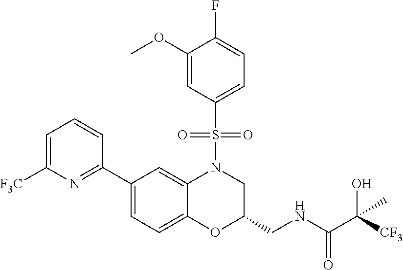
C1=C([F3C])N=C(C2=CC=C3C(=C2)N(S(C2=CC=C(F)C(OC)=C2)(=O)=O)CC(CNC(=O)C(O)(C)[CF3])O3)C=C1
